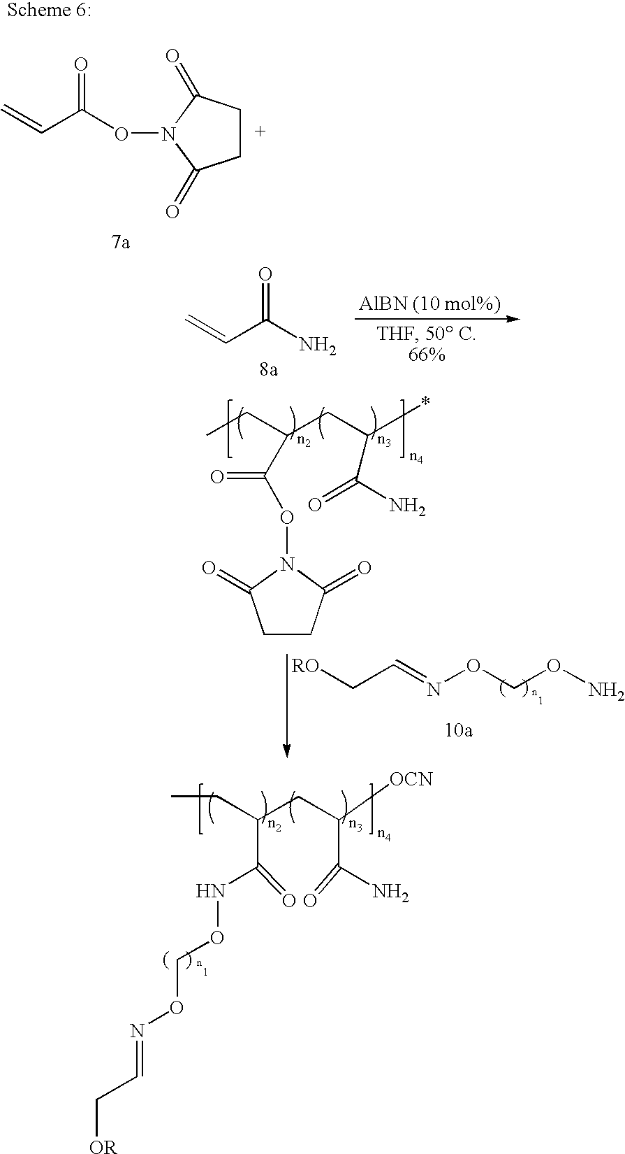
C(C(N)=O)=C.C1CC(=O)N(OC(C=C)=O)C1=O.CCC(CC(C(N)=O)*)C(=O)ON1C(=O)CCC1=O.C(C=NOCON)[RO].C(C(CC([OCN])C(=O)N)C(NOCON=CC[OR])=O)C
